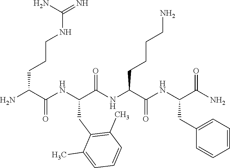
NC(C(NC(C(NC(C(NC(C(N)=O)CC1=CC=CC=C1)=O)CCCCN)=O)CC1=C(C)C=CC=C1C)=O)CCCNC(=N)N
